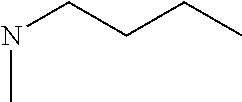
N(C)CCCC
